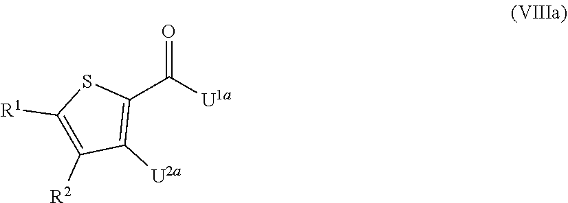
C1(C([U1a])=O)=C([U2a])C([R2])=C([R1])S1
